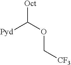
[Pyd]C(OC[CF3])[Oct]
